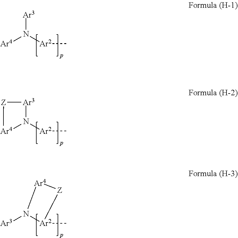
[Ar3]N([Ar2]C)[Ar4].[Ar3]1N([Ar2]C)[Ar4][Z]1.N1([Ar3])[Ar2](C)[Z][Ar4]1
